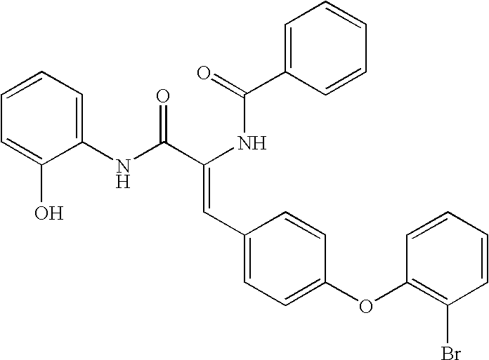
C1=C(C(=O)NC(C(NC2=CC=CC=C2O)=O)=CC2=CC=C(OC3=C(Br)C=CC=C3)C=C2)C=CC=C1
